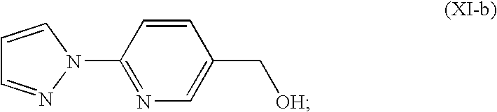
C1(N2C=CC=N2)=NC=C(C[OH])C=C1
